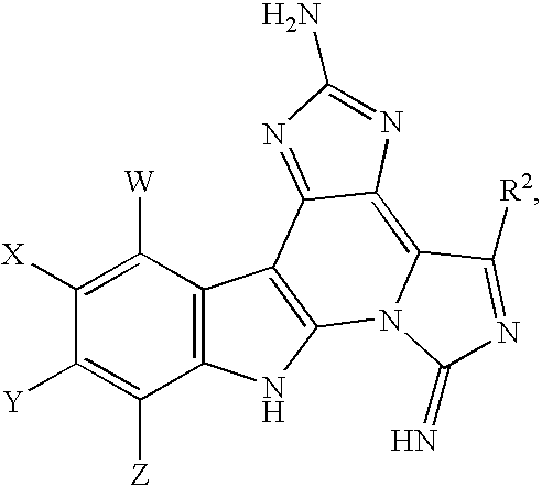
C1([W])=C([X])C([Y])=C([Z])C2=C1C1=C(N2)N2C(=C3C1=NC(N)=N3)C([R2])=NC2=N
